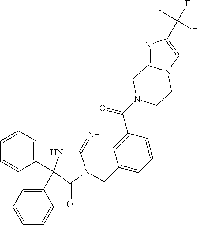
C1(=N)NC(C2=CC=CC=C2)(C2=CC=CC=C2)C(=O)N1CC1=CC=CC(C(=O)N2CC3=NC(C(F)(F)F)=CN3CC2)=C1
